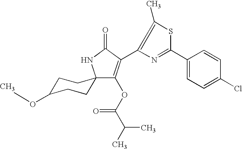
C1(OC(C(C)C)=O)=C(C2=C(C)SC(C3=CC=C(Cl)C=C3)=N2)C(=O)NC12CCC(OC)CC2
